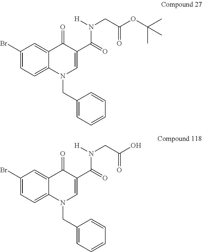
C1(Br)=CC=C2C(=C1)C(=O)C(C(=O)N(CC(OC(C)(C)C)=O)[H])=CN2CC1=CC=CC=C1.C1(Br)=CC=C2C(=C1)C(=O)C(C(=O)N(CC(O)=O)[H])=CN2CC1=CC=CC=C1
